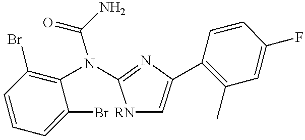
C1=CC(Br)=C(N(C2=NC(C3=C(C)C=C(F)C=C3)=C[RN]2)C(=O)N)C(Br)=C1
